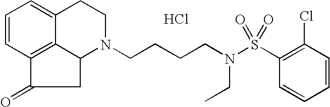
Cl.C12=C3C=CC=C1CCN(CCCCN(S(=O)(=O)C1=C(Cl)C=CC=C1)CC)C2CC3=O
